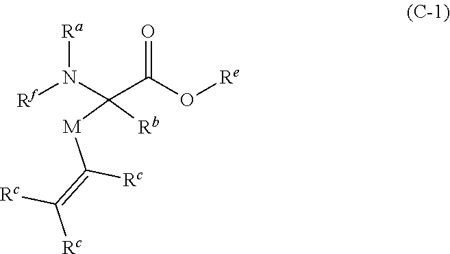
[Rf]N([Ra])C(C(O[Re])=O)([Rb])[M]C(=C([Rc])[Rc])[Rc]
